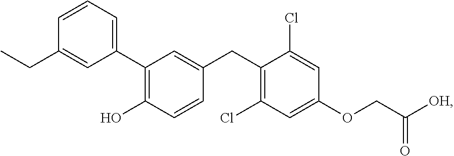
C1(C2=C(O)C=CC(CC3=C(Cl)C=C(OCC([OH])=O)C=C3Cl)=C2)=CC=CC(CC)=C1
